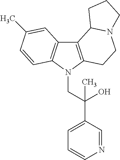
C12=C(N(CC(C3=CC=CN=C3)(O)C)C3=C1C=C(C)C=C3)CCN1C2CCC1
